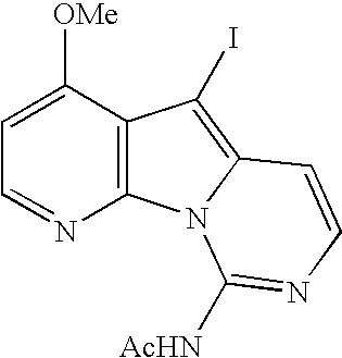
C1=C([OMe])C2=C(N=C1)N1C(=C2I)C=CN=C1[AcHN]
